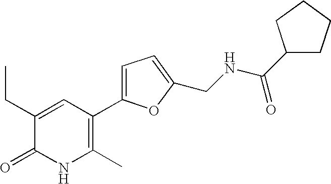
C1(CC)=CC(C2=CC=C(CNC(C3CCCC3)=O)O2)=C(C)NC1=O
